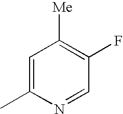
C1=C(C)N=CC(F)=C1[Me]
